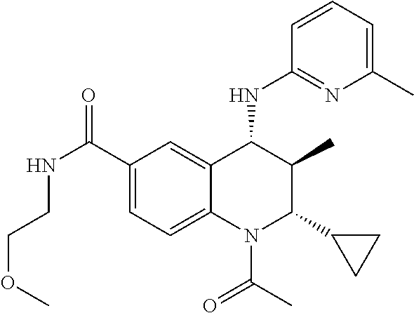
C1(C(NCCOC)=O)=CC=C2C(=C1)C(NC1=NC(C)=CC=C1)C(C)C(C1CC1)N2C(C)=O
